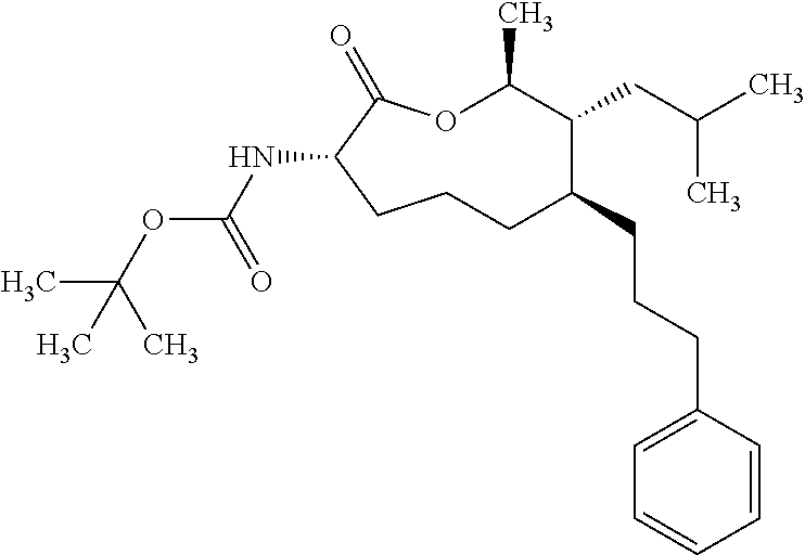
O1C(C)C(CC(C)C)C(CCCC2=CC=CC=C2)CCCC(NC(OC(C)(C)C)=O)C1=O
